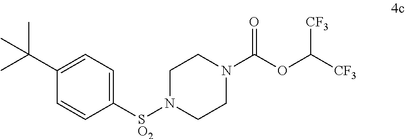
C1([SO2]N2CCN(C(OC([CF3])[CF3])=O)CC2)=CC=C(C(C)(C)C)C=C1
